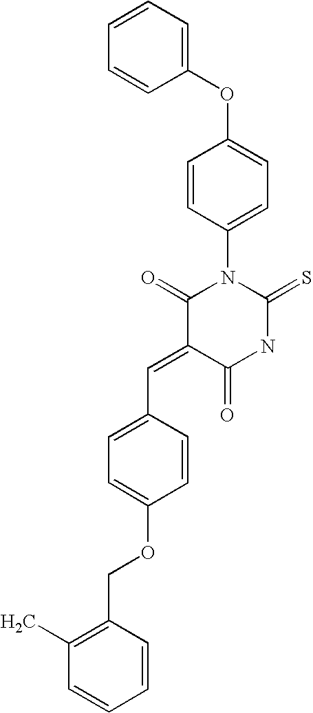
C1=CC=CC(OC2=CC=C(N3C(=O)C(=CC4=CC=C(OCC5=C(C)C=CC=C5)C=C4)C(=O)NC3=S)C=C2)=C1
